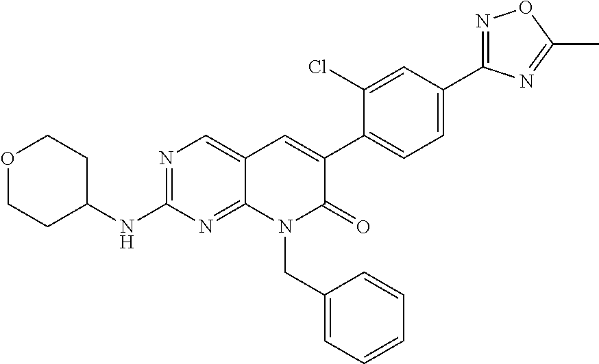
N1=C(C2=CC=C(C3=CC4=CN=C(NC5CCOCC5)N=C4N(CC4=CC=CC=C4)C3=O)C(Cl)=C2)N=C(C)O1
